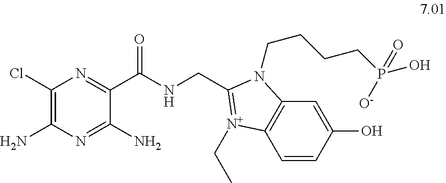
C1(Cl)=C(N)N=C(N)C(C(NCC2=[N+](CC)C3=C(C=C(O)C=C3)N2CCCCP(O)(=O)[O-])=O)=N1
